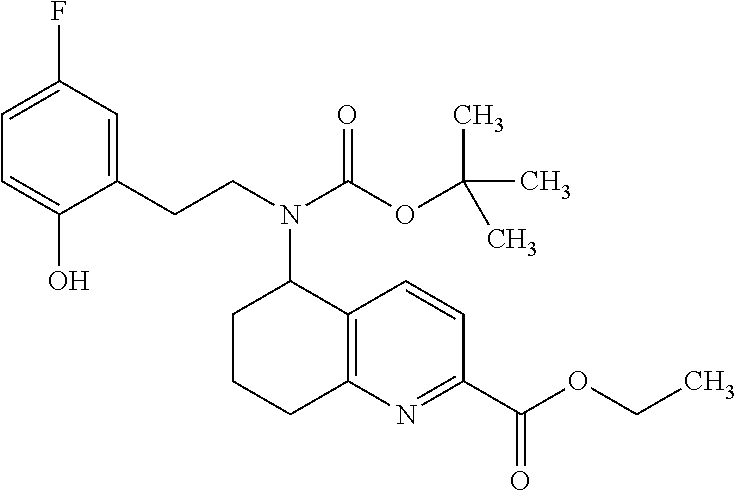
C1(F)=CC=C(O)C(CCN(C2C3=C(N=C(C(OCC)=O)C=C3)CCC2)C(OC(C)(C)C)=O)=C1
